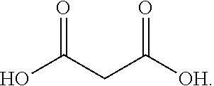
OC(CC([OH])=O)=O
